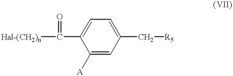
C1(C(=O)[Hal-(CH2)n])=CC=C(C[R5])C=C1[A]
